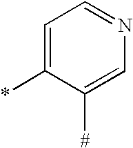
C1=C(*)C([#])=CN=C1
